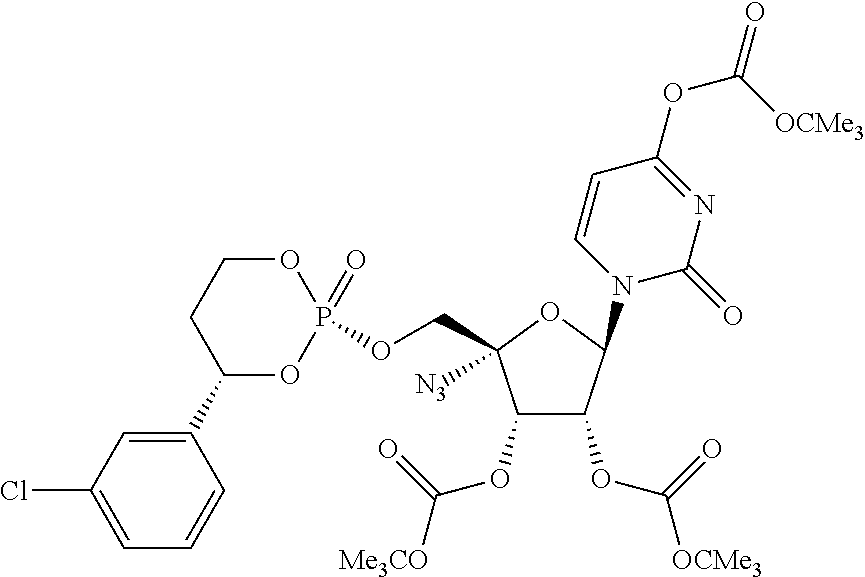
O(CC1([N3])C(OC([Me3CO])=O)C(OC([OCMe3])=O)C(N2C=CC(OC([OCMe3])=O)=NC2=O)O1)P1(=O)OCCC(C2=CC(Cl)=CC=C2)O1
